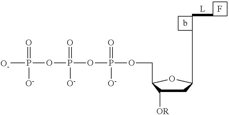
C1C([OR])C(COP(OP(OP([O-])(=O)[O-])(=O)[O-])(=O)[O-])OC1CC.F.[L]
